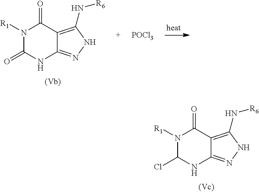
N1([R1])C(=O)NC2=NNC(N[R6])=C2C1=O.[POCl3].N1([R1])C(Cl)NC2=NNC(N[R6])=C2C1=O
